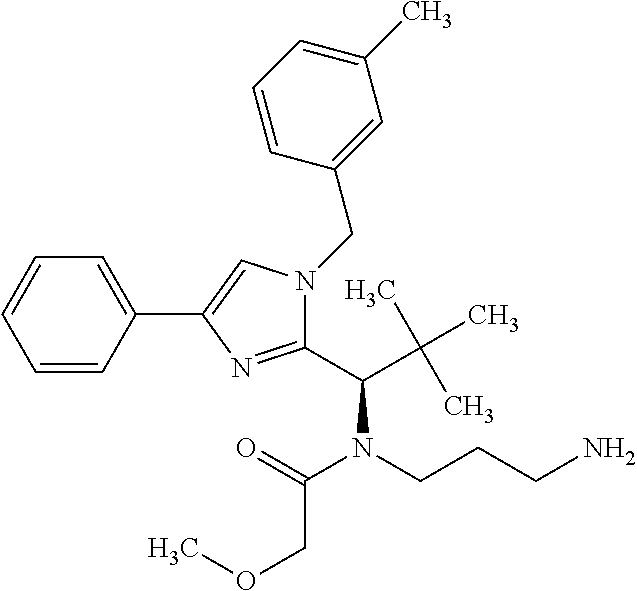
C1=CC(C2=CN(CC3=CC(C)=CC=C3)C(C(C(C)(C)C)N(C(=O)COC)CCCN)=N2)=CC=C1
